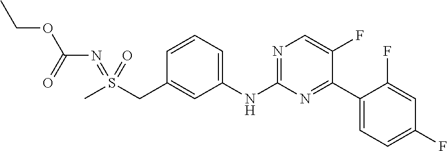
C1=CC(CS(C)(=NC(OCC)=O)=O)=CC(NC2=NC=C(F)C(C3=CC=C(F)C=C3F)=N2)=C1
